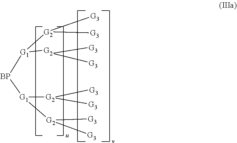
[G1]([G2]([G3])[G3])([BP][G1]([G2]([G3])[G3])[G2]([G3])[G3])[G2]([G3])[G3]
